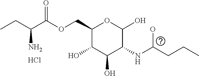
CCC(C(OCC1C(O)C(O)C(NC(CCC)O)C(O)O1)=O)N.Cl
